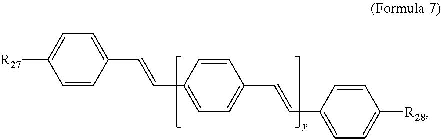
C1(C=CC2=CC=C([R27])C=C2)=CC=C(C=CC2=CC=C([R28])C=C2)C=C1
